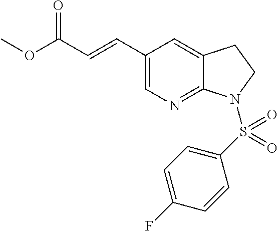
COC(C=CC1=CN=C2C(=C1)CCN2S(C1=CC=C(F)C=C1)(=O)=O)=O
